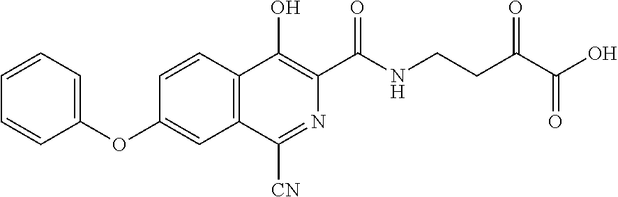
C1=CC=C(OC2=CC3=C(C=C2)C(O)=C(C(NCCC(=O)C(O)=O)=O)N=C3[CN])C=C1
